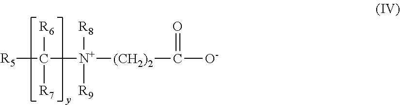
[R5]C([R6])([N+]([R8])([R9])[(CH2)2]C(=O)[O-])[R7]
